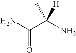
NC(C(N)=O)(C)[H]
